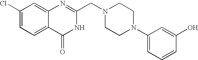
C1(Cl)=CC=C2C(=C1)N=C(CN1CCN(C3=CC=CC(O)=C3)CC1)NC2=O
